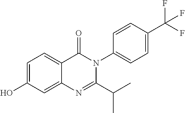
C1=C(O)C=C2C(=C1)C(=O)N(C1=CC=C(C(F)(F)F)C=C1)C(C(C)C)=N2
